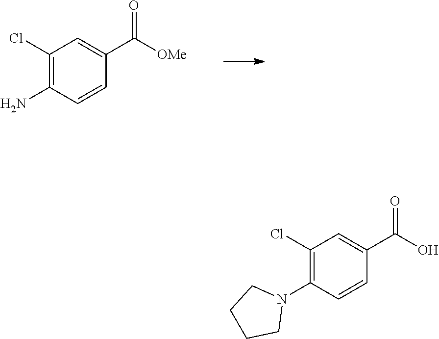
C1(Cl)=C(N)C=CC(C([OMe])=O)=C1.C1(Cl)=C(N2CCCC2)C=CC(C(O)=O)=C1
